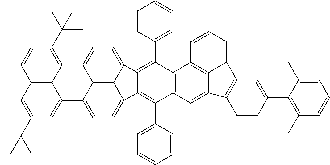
C1(C2=CC(C(C)(C)C)=CC3=C2C=C(C(C)(C)C)C=C3)=CC=C2C3=C1C=CC=C3C1=C(C3=CC=CC=C3)C3=C(C(C4=CC=CC=C4)=C21)C=C1C2=C3C=CC=C2C2=C1C=CC(C1=C(C)C=CC=C1C)=C2
